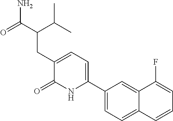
C1(C2=CC=C(CC(C(C)C)C(=O)N)C(=O)N2)=CC=C2C(=C1)C(F)=CC=C2
